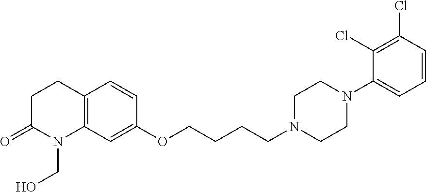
C12=C(C=C(OCCCCN3CCN(C4=CC=CC(Cl)=C4Cl)CC3)C=C1)N(CO)C(=O)CC2
